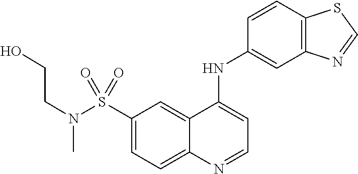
C1(S(=O)(N(C)CCO)=O)=CC=C2C(=C1)C(NC1=CC3=C(C=C1)SC=N3)=CC=N2
